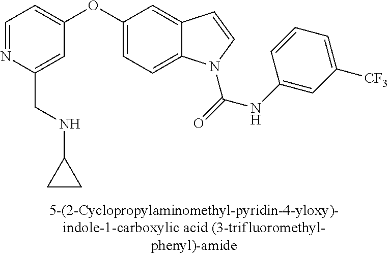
C1=NC(CNC2CC2)=CC(OC2=CC=C3C(=C2)C=CN3C(=O)NC2=CC([CF3])=CC=C2)=C1
